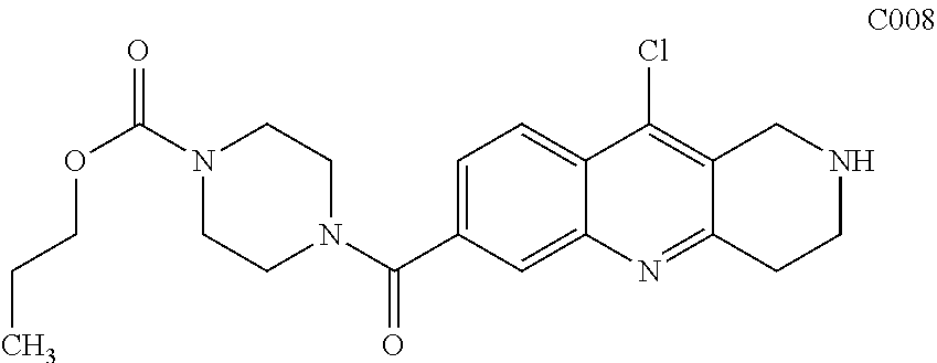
C1=C(C(N2CCN(C(=O)OCCC)CC2)=O)C=C2C(=C1)C(Cl)=C1C(=N2)CCNC1
